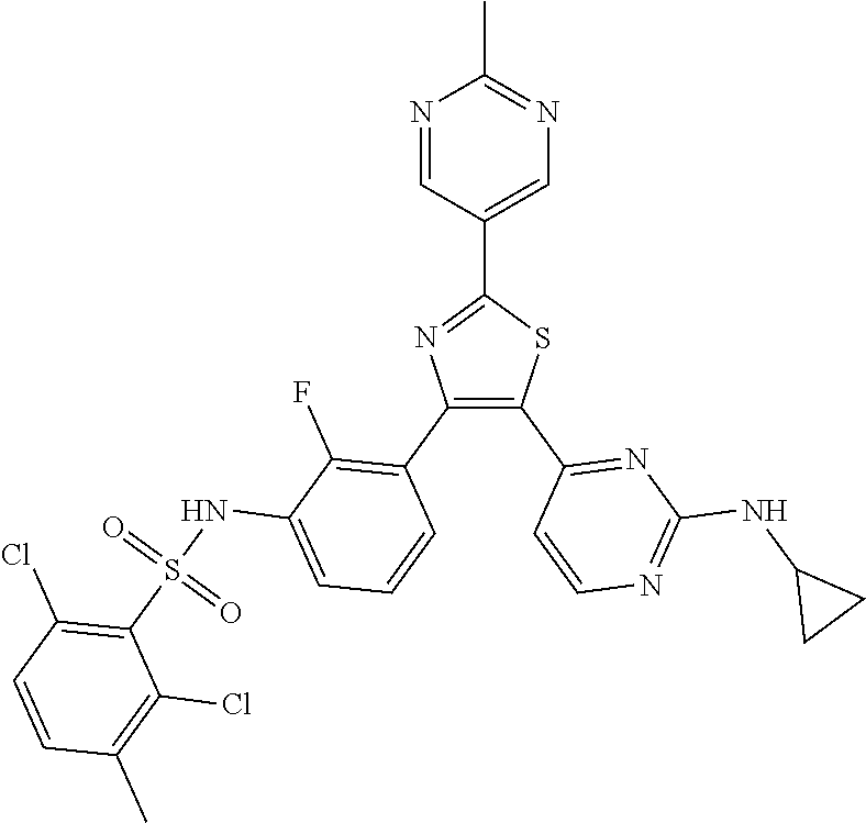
C1(C2=CN=C(C)N=C2)=NC(C2=C(F)C(NS(C3=C(Cl)C=CC(C)=C3Cl)(=O)=O)=CC=C2)=C(C2=NC(NC3CC3)=NC=C2)S1
